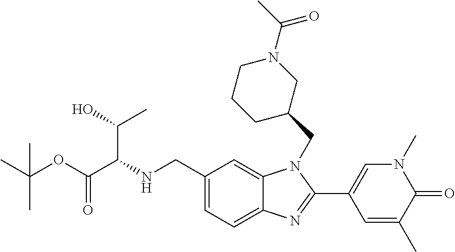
C1(CNC(C(OC(C)(C)C)=O)C(C)O)=CC=C2C(=C1)N(CC1CN(C(C)=O)CCC1)C(C1=CN(C)C(=O)C(C)=C1)=N2
